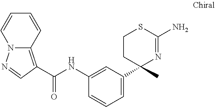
N12C(=C(C(NC3=CC(C4(C)N=C(N)SCC4)=CC=C3)=O)C=N1)C=CC=C2
